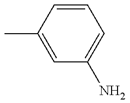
C1=C(C)C=CC=C1N
